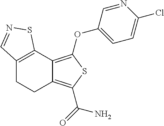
C12=C(OC3=CC=C(Cl)N=C3)SC(C(=O)N)=C1CCC1=C2SN=C1
